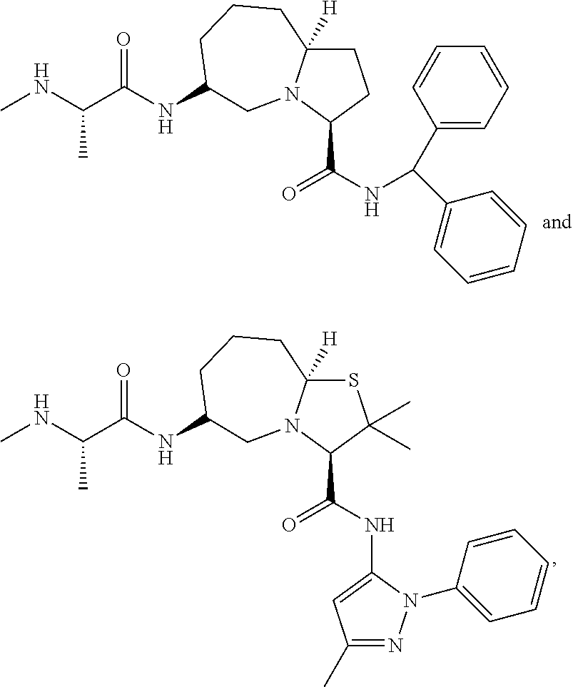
CC(C(=O)NC1CCCC2([H])CCC(C(=O)NC(C3=CC=CC=C3)C3=CC=CC=C3)N2C1)NC.CC(C(=O)NC1CCCC2([H])SC(C)(C)C(C(=O)NC3=CC(C)=NN3C3=CC=CC=C3)N2C1)NC
